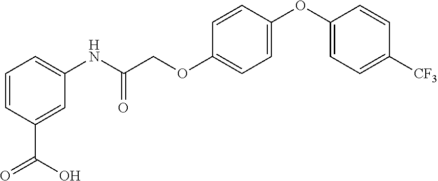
C1=CC(C(=O)O)=CC(NC(COC2=CC=C(OC3=CC=C([CF3])C=C3)C=C2)=O)=C1
